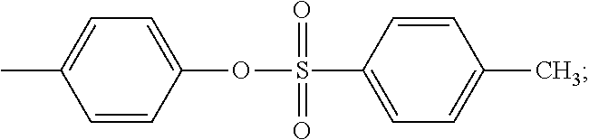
C1(OS(C2=CC=C(C)C=C2)(=O)=O)=CC=C(C)C=C1
